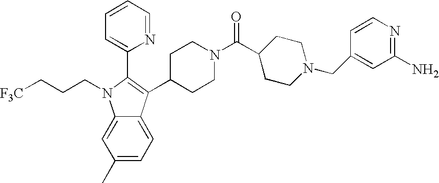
[F3C]CCCN1C2=CC(C)=CC=C2C(C2CCN(C(C3CCN(CC4=CC(N)=NC=C4)CC3)=O)CC2)=C1C1=CC=CC=N1
